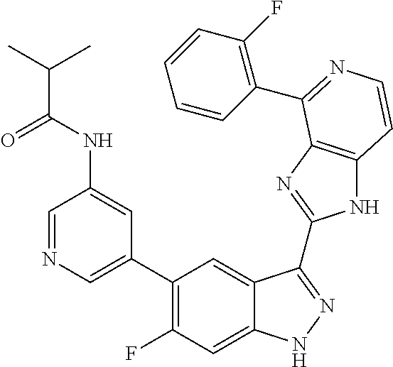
C1=C(C2=C(F)C=C3C(=C2)C(C2=NC4=C(N2)C=CN=C4C2=C(F)C=CC=C2)=NN3)C=C(NC(=O)C(C)C)C=N1
